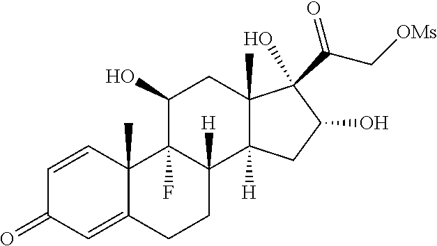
C1=CC2(C)C(=CC1=O)CCC1([H])C2(F)C(O)CC2(C)C1([H])CC(O)C2(O)C(C[OMs])=O
